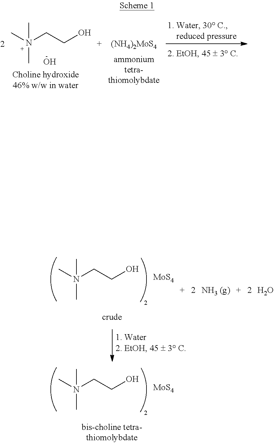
N(C)(CCO)(C)C.O.[(NH4)2MoS4].N(C)(CCO)(C)C.[MoS4].N(C)(CCO)(C)C.[MoS4].O
